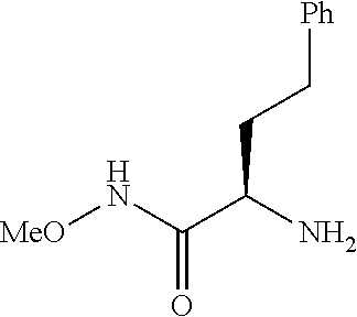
[MeO]NC(C(N)CC[Ph])=O
